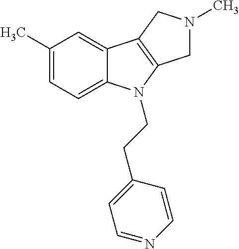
C1(C)=CC=C2C(=C1)C1=C(N2CCC2=CC=NC=C2)CN(C)C1
